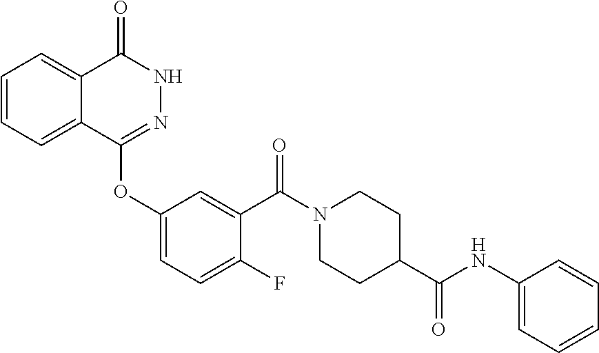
C1=CC=C2C(=C1)C(=O)NN=C2OC1=CC=C(F)C(C(N2CCC(C(NC3=CC=CC=C3)=O)CC2)=O)=C1
